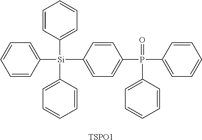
[TSPO1].C1=CC([Si](C2=CC=CC=C2)(C2=CC=CC=C2)C2=CC=C(P(C3=CC=CC=C3)(=O)C3=CC=CC=C3)C=C2)=CC=C1
